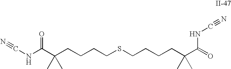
C(CCCCSCCCCC(C(=O)NC#N)(C)C)(C(NC#N)=O)(C)C
